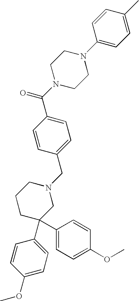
C1=C(C(N2CCN(C3=CC=C(C)C=C3)CC2)=O)C=CC(CN2CCCC(C3=CC=C(OC)C=C3)(C3=CC=C(OC)C=C3)C2)=C1
